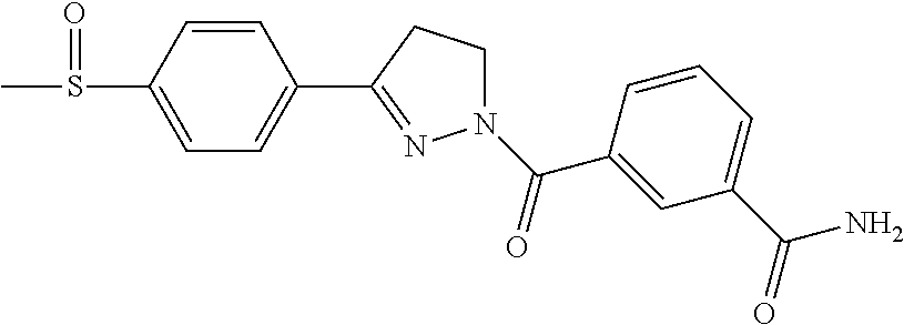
C1=CC(S(C)=O)=CC=C1C1=NN(C(=O)C2=CC(C(=O)N)=CC=C2)CC1
